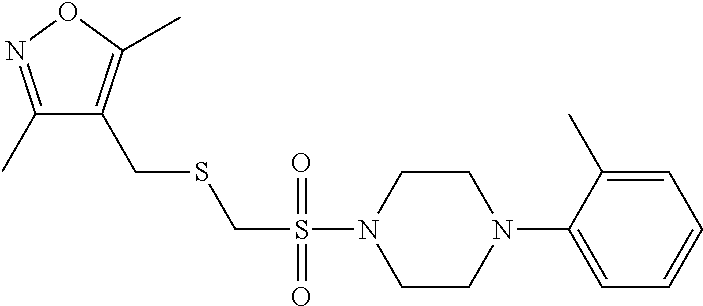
S(N1CCN(C2=CC=CC=C2C)CC1)(CSCC1=C(C)ON=C1C)(=O)=O
